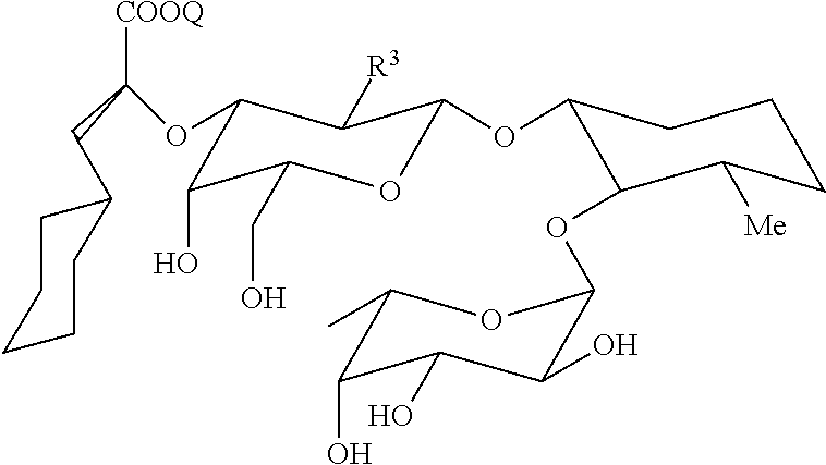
C1CC([Me])C(OC2OC(C)C(O)C(O)C2O)C(OC2C([R3])C(OC([COOQ])CC3CCCCC3)C(O)C(CO)O2)C1
